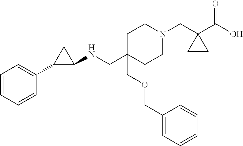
C1C(COCC2=CC=CC=C2)(CNC2CC2C2=CC=CC=C2)CCN(CC2(C(O)=O)CC2)C1
